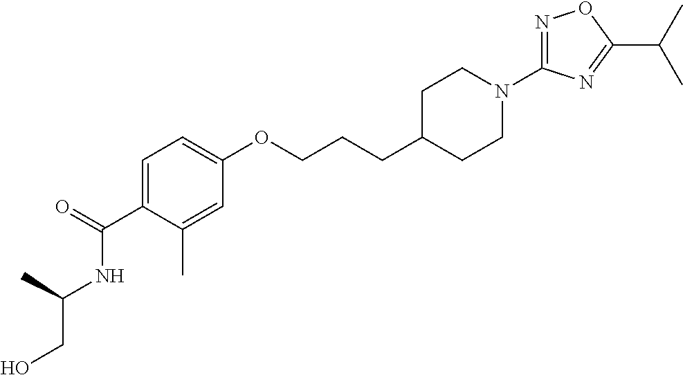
C1=C(C(=O)NC(CO)C)C(C)=CC(OCCCC2CCN(C3=NOC(C(C)C)=N3)CC2)=C1
